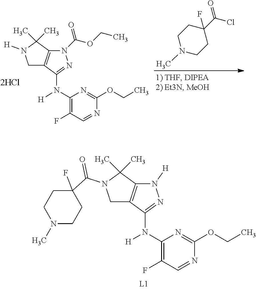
C1N(C)CCC(C(=O)Cl)(F)C1.C1C2=C(C(C)(C)N1[H])N(C(OCC)=O)N=C2N(C1=C(F)C=NC(OCC)=N1)[H].C1C2=C(C(C)(C)N1C(C1(F)CCN(C)CC1)=O)N([H])N=C2N(C1=C(F)C=NC(OCC)=N1)[H]
